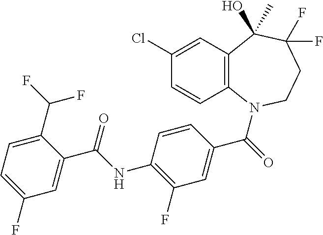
C12=C(N(C(=O)C3=CC(F)=C(NC(C4=CC(F)=CC=C4C(F)F)=O)C=C3)CCC(F)(F)C1(C)O)C=CC(Cl)=C2
